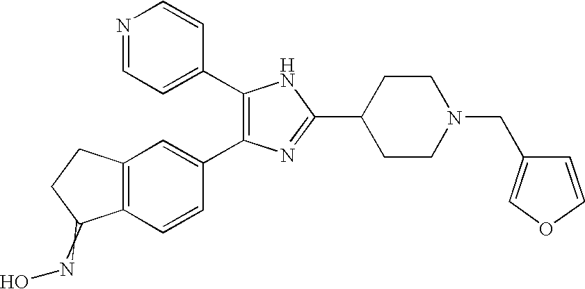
C1(C2=CC=NC=C2)=C(C2=CC3=C(C=C2)C(=NO)CC3)N=C(C2CCN(CC3=COC=C3)CC2)N1
